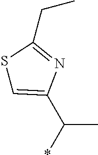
S1C=C(C(C)*)N=C1CC
